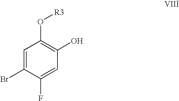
C1=C(Br)C(F)=CC(O)=C1O[R3]
